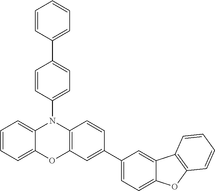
C1=CC(C2=CC=C(N3C4=CC=CC=C4OC4=C3C=CC(C3=CC=C5C(=C3)C3=C(O5)C=CC=C3)=C4)C=C2)=CC=C1
